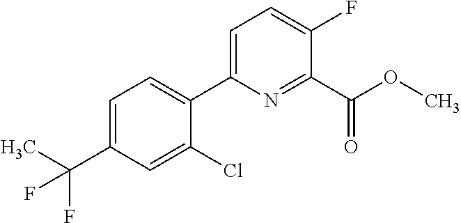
C(C1=CC=C(C2=CC=C(F)C(C(OC)=O)=N2)C(Cl)=C1)(C)(F)F
